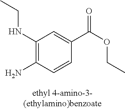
C1(NCC)=C(N)C=CC(C(OCC)=O)=C1
